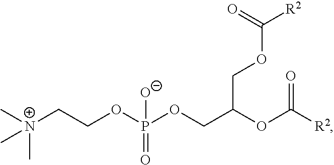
C[N+](CCOP(OCC(OC([R2])=O)COC([R2])=O)([O-])=O)(C)C
